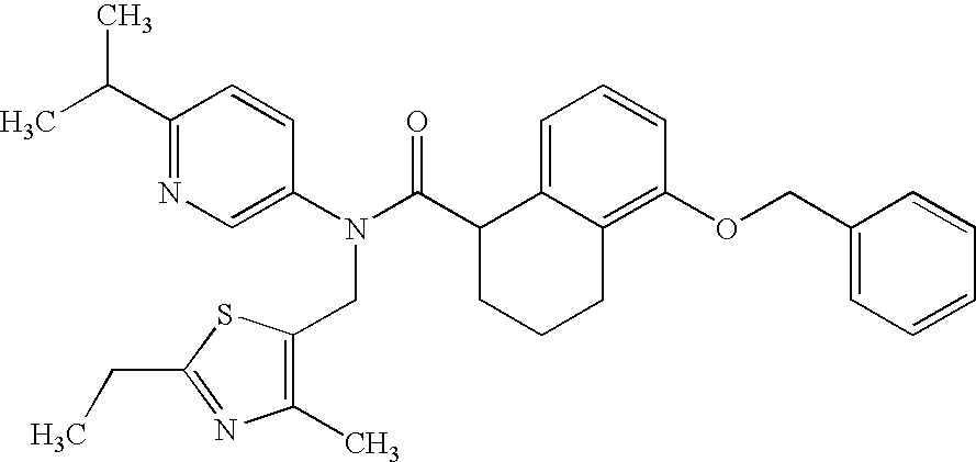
C1(C(C)C)=NC=C(N(C(C2CCCC3=C(OCC4=CC=CC=C4)C=CC=C23)=O)CC2=C(C)N=C(CC)S2)C=C1
